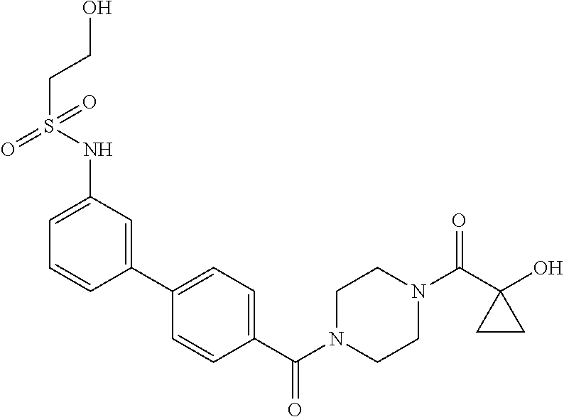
OC1(C(N2CCN(C(=O)C3=CC=C(C4=CC(NS(=O)(CCO)=O)=CC=C4)C=C3)CC2)=O)CC1
